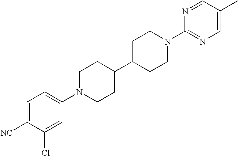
C1=C([NC])C(Cl)=CC(N2CCC(C3CCN(C4=NC=C(C)C=N4)CC3)CC2)=C1
